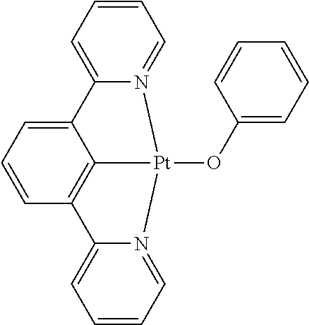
C12=CC=CC=N1[Pt]1(OC3=CC=CC=C3)C3=C(C=CC=C23)C2=CC=CC=N21
